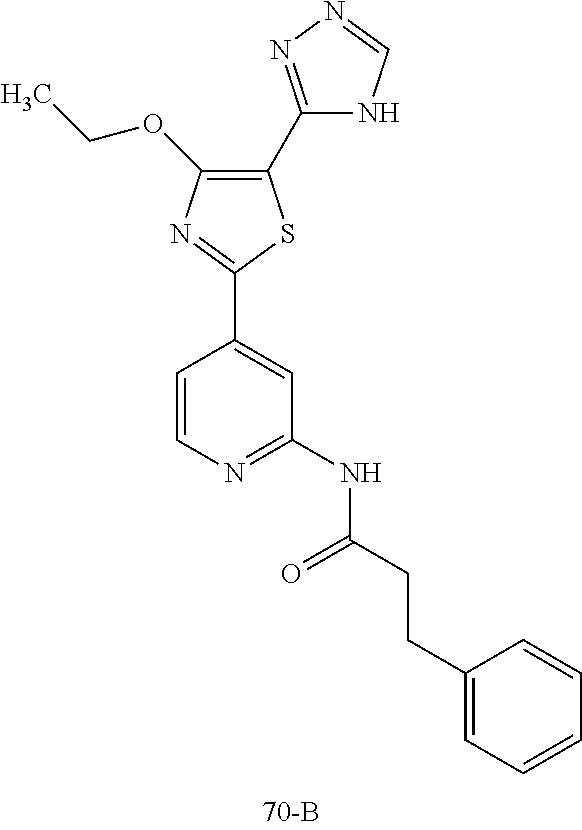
C1(C2=NN=CN2)=C(OCC)N=C(C2=CC(NC(CCC3=CC=CC=C3)=O)=NC=C2)S1
